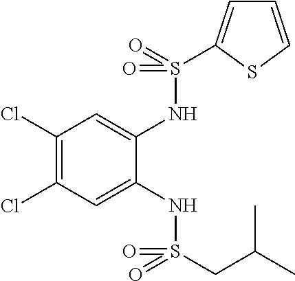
C1(Cl)=C(Cl)C=C(NS(CC(C)C)(=O)=O)C(NS(=O)(=O)C2=CC=CS2)=C1
